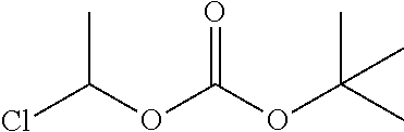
ClC(OC(OC(C)(C)C)=O)C
